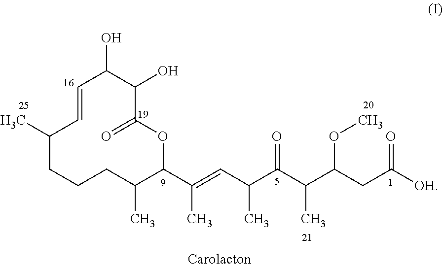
C1(C)CCCC(C)C(C(=CC(C(C(C(CC(=O)[OH])OC)C)=O)C)C)OC(=O)C(O)C(O)C=C1
